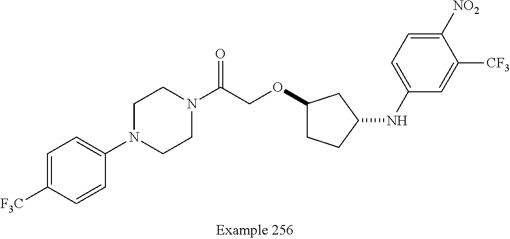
C1=C([F3C])C=CC(N2CCN(C(=O)COC3CCC(NC4=CC=C([NO2])C([CF3])=C4)C3)CC2)=C1
